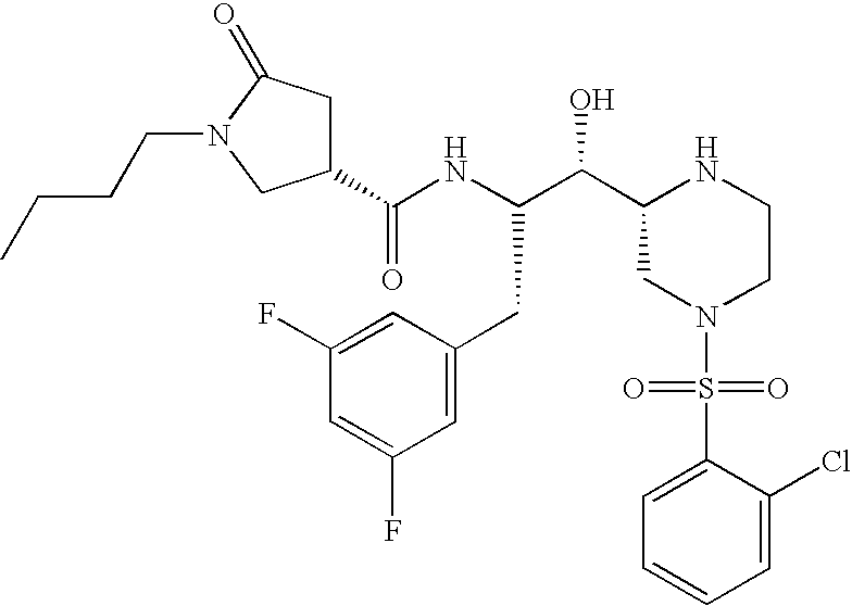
C1(C(NC(C(C2CN(S(=O)(=O)C3=CC=CC=C3Cl)CCN2)O)CC2=CC(F)=CC(F)=C2)=O)CC(=O)N(CCCC)C1
